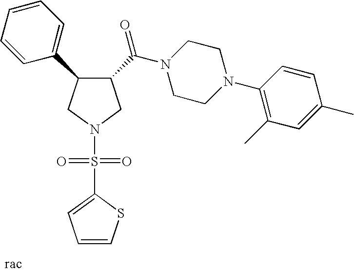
C1(C(N2CCN(C3=C(C)C=C(C)C=C3)CC2)=O)C(C2=CC=CC=C2)CN(S(=O)(=O)C2=CC=CS2)C1
